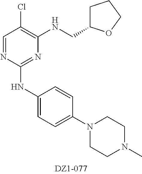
C1=NC(NC2=CC=C(N3CCN(C)CC3)C=C2)=NC(NCC2CCCO2)=C1Cl
